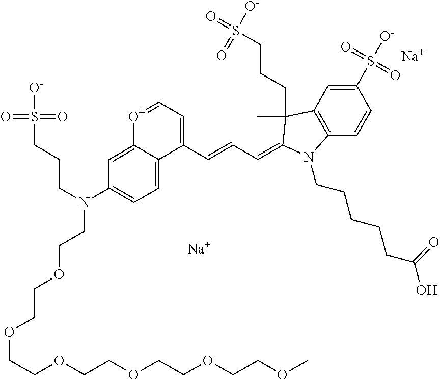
[Na].[Na].C1(S([O-])(=O)=O)=CC2=C(C=C1)N(CCCCCC(O)=O)C(=CC=CC1=CC=[O+]C3=CC(N(CCCS([O-])(=O)=O)CCOCCOCCOCCOCCOCCOC)=CC=C13)C2(C)CCCS(=O)([O-])=O
